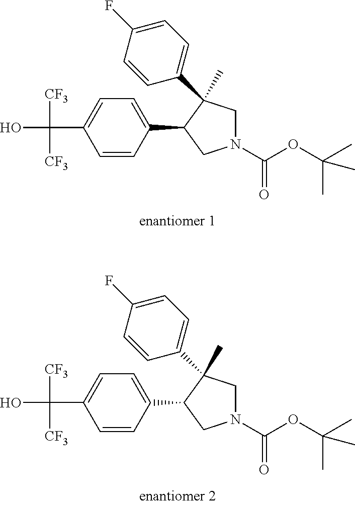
C1=CC(C2CN(C(OC(C)(C)C)=O)CC2(C)C2=CC=C(F)C=C2)=CC=C1C(O)([CF3])[CF3].C1=CC(C2CN(C(OC(C)(C)C)=O)CC2(C)C2=CC=C(F)C=C2)=CC=C1C(O)([CF3])[CF3]
